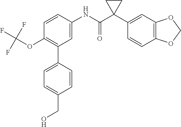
C1=C(NC(C2(C3=CC4=C(C=C3)OCO4)CC2)=O)C=CC(OC(F)(F)F)=C1C1=CC=C(CO)C=C1
